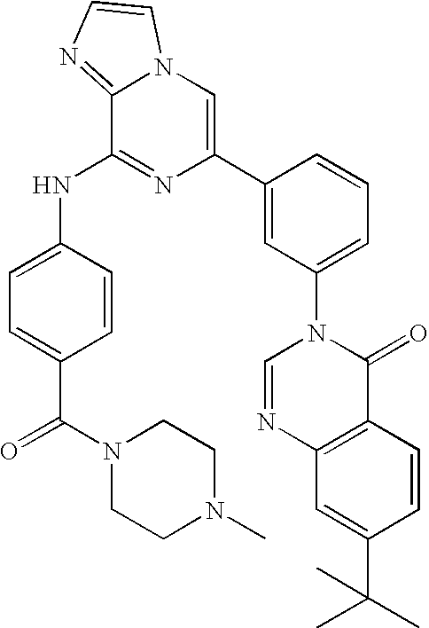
C1=C(NC2=NC(C3=CC(N4C=NC5=C(C4=O)C=CC(C(C)(C)C)=C5)=CC=C3)=CN3C2=NC=C3)C=CC(C(=O)N2CCN(C)CC2)=C1
